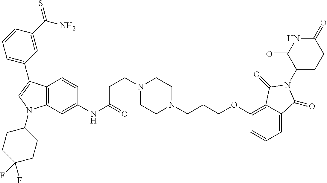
C12=C(C=C(NC(CCN3CCN(CCCOC4=C5C(=CC=C4)C(=O)N(C4CCC(=O)NC4=O)C5=O)CC3)=O)C=C1)N(C1CCC(F)(F)CC1)C=C2C1=CC=CC(C(N)=S)=C1
